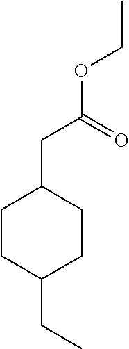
C1CC(CC)CCC1CC(=O)OCC
